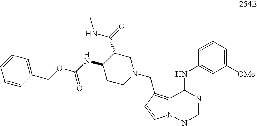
C1([OMe])=CC=CC(NC2C3=C(CN4CC(C(=O)NC)C(NC(OCC5=CC=CC=C5)=O)CC4)C=CN3NCN2)=C1
